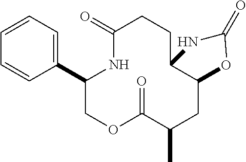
C1=CC=C(C2COC(=O)C(C)CC3C(CCC(=O)N2)NC(=O)O3)C=C1
